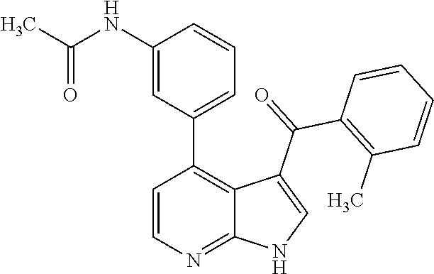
C1=CN=C2C(=C1C1=CC=CC(NC(=O)C)=C1)C(C(C1=C(C)C=CC=C1)=O)=CN2
